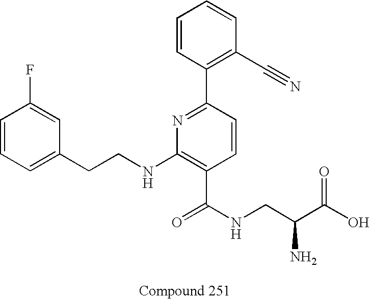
C1=CC=C(CCNC2=C(C(NCC(N)C(O)=O)=O)C=CC(C3=C(C#N)C=CC=C3)=N2)C=C1F
